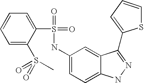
C1=CC=C(S(=O)(=O)C)C(S(=O)(=O)NC2=CC=C3C(=C2)C(C2=CC=CS2)=NN3)=C1
